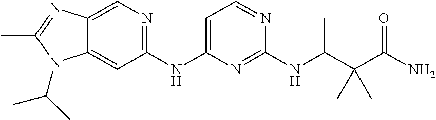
C1(NC2=CC=NC(NC(C(C(N)=O)(C)C)C)=N2)=NC=C2C(=C1)N(C(C)C)C(C)=N2
